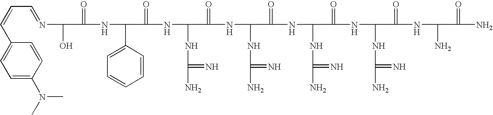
N(C(O)C(=O)NC(C1=CC=CC=C1)C(=O)NC(NC(N)=N)C(=O)NC(NC(N)=N)C(=O)NC(NC(N)=N)C(=O)NC(NC(N)=N)C(=O)NC(N)C(=O)N)=CC=CC1=CC=C(N(C)C)C=C1
